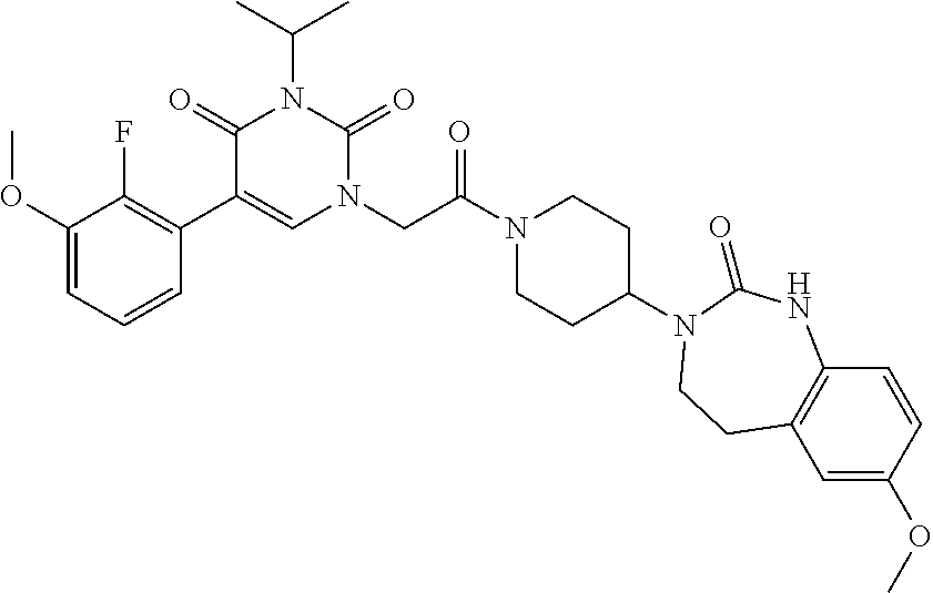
C1=CC=C(OC)C(F)=C1C1=CN(CC(N2CCC(N3C(=O)NC4=C(C=C(OC)C=C4)CC3)CC2)=O)C(=O)N(C(C)C)C1=O
